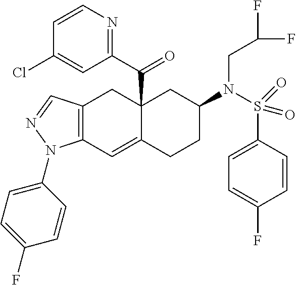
C12(C(C3=NC=CC(Cl)=C3)=O)C(=CC3=C(C1)C=NN3C1=CC=C(F)C=C1)CCC(N(S(C1=CC=C(F)C=C1)(=O)=O)CC(F)F)C2
